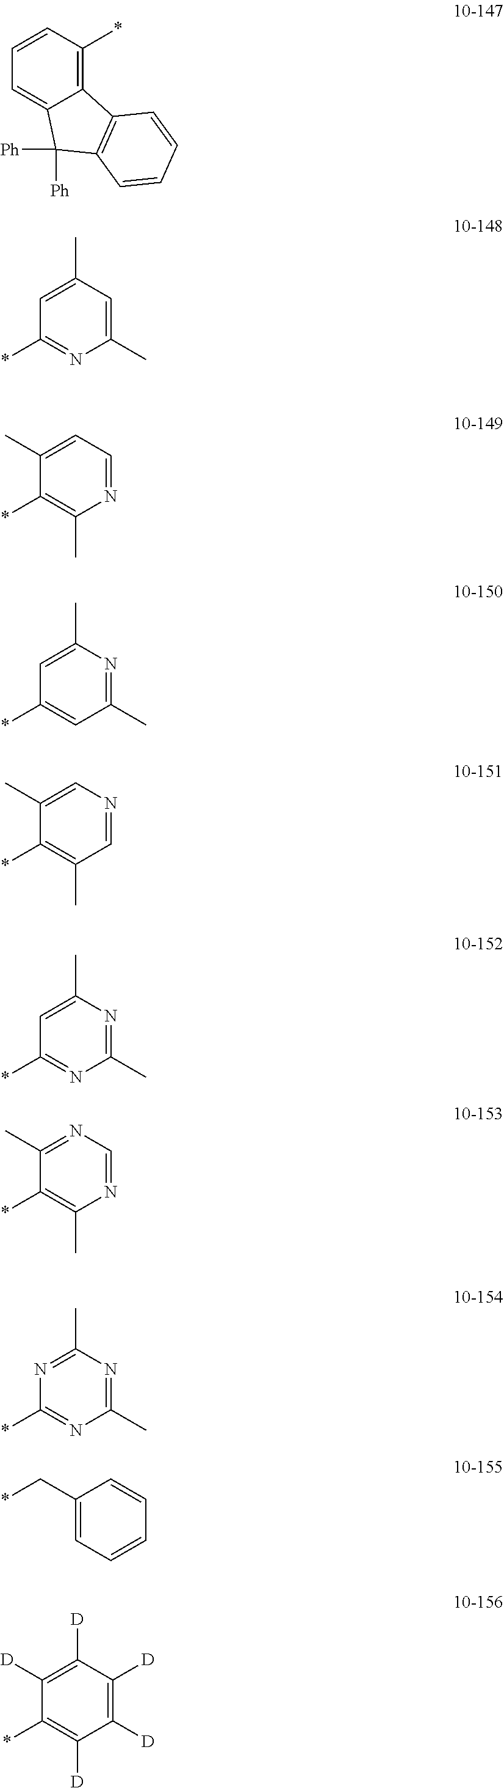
C12=C(*)C=CC=C1C([Ph])([Ph])C1=C2C=CC=C1.C1(C)=CC(C)=CC(*)=N1.N1=CC=C(C)C(*)=C1C.C1(C)=NC(C)=CC(*)=C1.C1=NC=C(C)C(*)=C1C.C1(C)=NC(C)=CC(*)=N1.N1=CN=C(C)C(*)=C1C.C1(C)=NC(C)=NC(*)=N1.C1(C*)=CC=CC=C1.C1([D])=C([D])C([D])=C([D])C(*)=C1[D]
